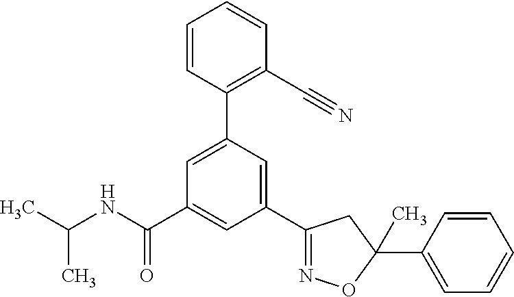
C(NC(C1=CC(C2=NOC(C3=CC=CC=C3)(C)C2)=CC(C2=C(C#N)C=CC=C2)=C1)=O)(C)C
